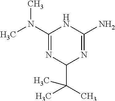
CN(C1=NC(C(C)(C)C)N=C(N)N1)C
